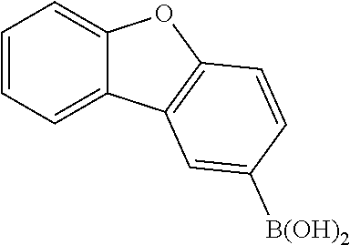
C12=CC=CC=C1C1=C(O2)C=CC([B(OH)2])=C1
